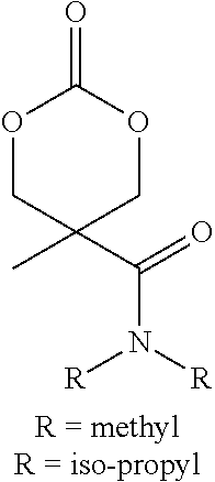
O1CC(C)(C(=O)N([R])[R])COC1=O.[R = methylR = iso-propyl]
